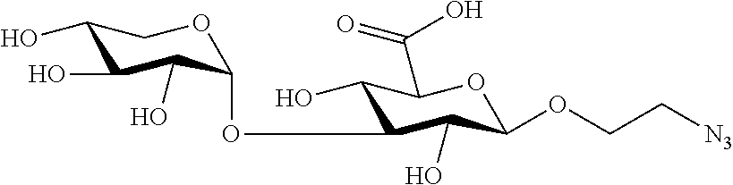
C1(OC2C(O)C(O)C(O)CO2)C(O)C(OCC[N3])OC(C(=O)O)C1O
